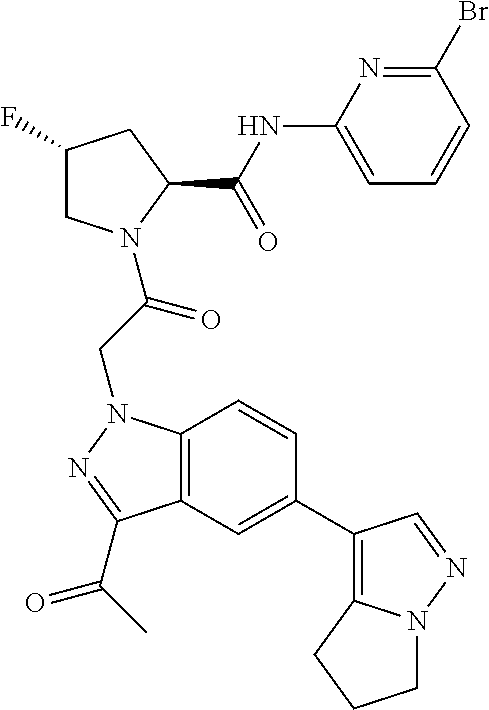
C1(F)CN(C(CN2C3=C(C(C(C)=O)=N2)C=C(C2=C4N(N=C2)CCC4)C=C3)=O)C(C(NC2=CC=CC(Br)=N2)=O)C1
